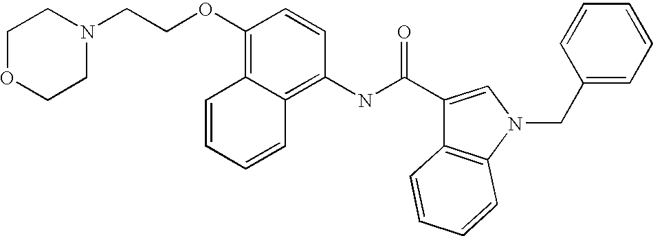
C1OCCN(CCOC2=C3C(=C(NC(C4=CN(CC5=CC=CC=C5)C5=C4C=CC=C5)=O)C=C2)C=CC=C3)C1
